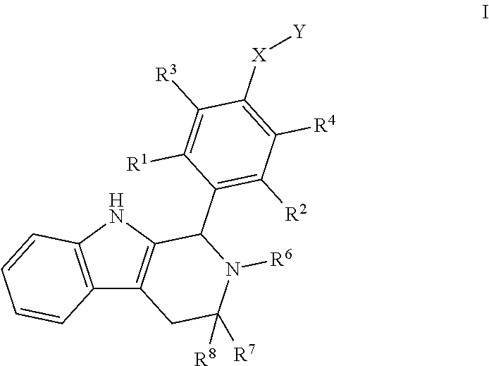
C12=C(NC3=C1CC([R8])([R7])N([R6])C3C1=C([R2])C([R4])=C([X][Y])C([R3])=C1[R1])C=CC=C2
